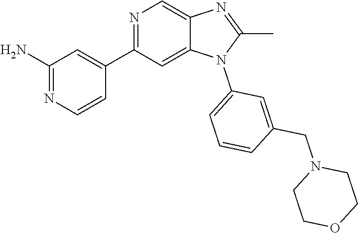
C1(C)=NC2=CN=C(C3=CC(N)=NC=C3)C=C2N1C1=CC=CC(CN2CCOCC2)=C1
